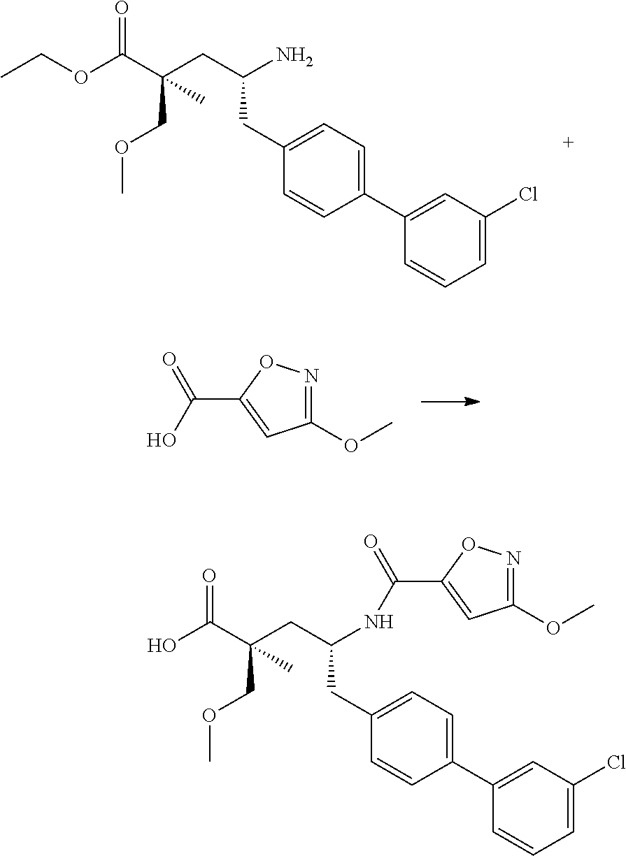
C1=CC=C(Cl)C=C1C1=CC=C(CC(CC(C(OCC)=O)(COC)C)N)C=C1.C1(OC)=NOC(C(O)=O)=C1.C1=CC=C(Cl)C=C1C1=CC=C(CC(CC(C(O)=O)(COC)C)NC(C2=CC(OC)=NO2)=O)C=C1
